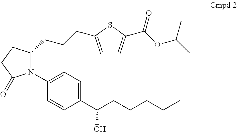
C1=C(CCCC2N(C3=CC=C(C(CCCCC)O)C=C3)C(=O)CC2)SC(C(=O)OC(C)C)=C1
